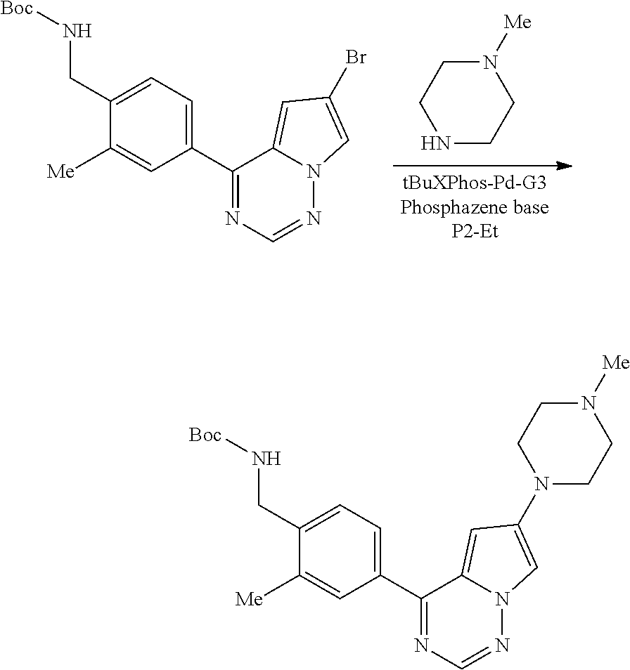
[Me]N1CCNCC1.N12N=CN=C(C3=CC=C(CN[Boc])C([Me])=C3)C1=CC(Br)=C2.N12N=CN=C(C3=CC=C(CN[Boc])C([Me])=C3)C1=CC(N1CCN([Me])CC1)=C2
